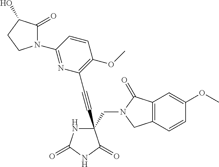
C(#CC1(CN2C(=O)C3=C(C2)C=CC(OC)=C3)NC(=O)NC1=O)C1=C(OC)C=CC(N2C(=O)C(O)CC2)=N1
